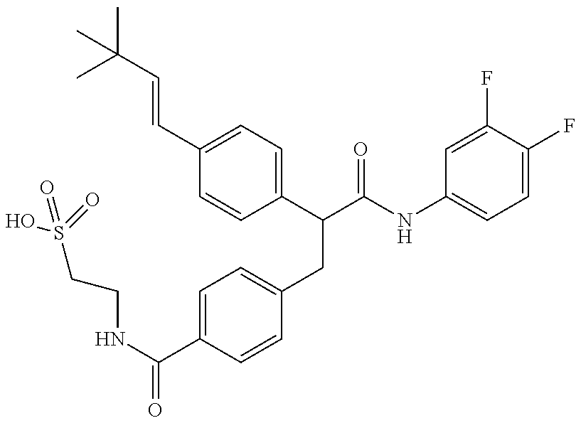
OS(CCNC(=O)C1=CC=C(CC(C(NC2=CC=C(F)C(F)=C2)=O)C2=CC=C(C=CC(C)(C)C)C=C2)C=C1)(=O)=O
